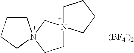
C1CCCN12CN1(CCCC1)CC2.[(BF4-)2]
